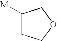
C1([M])CCOC1
